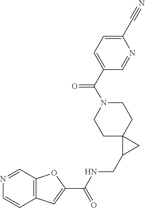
C12=C(C=NC=C1)OC(C(NCC1CC13CCN(C(=O)C1=CC=C(C#N)N=C1)CC3)=O)=C2
